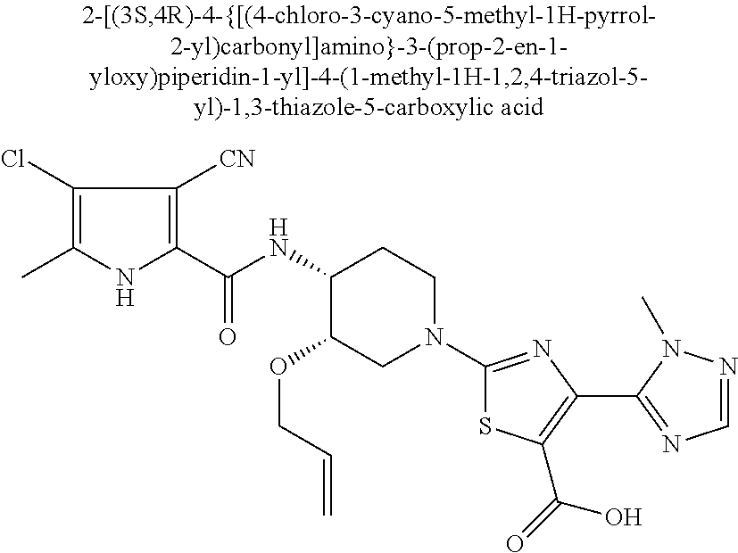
C1(NC(C2=C([CN])C(Cl)=C(C)N2)=O)C(OCC=C)CN(C2=NC(C3=NC=NN3C)=C(C(=O)O)S2)CC1
